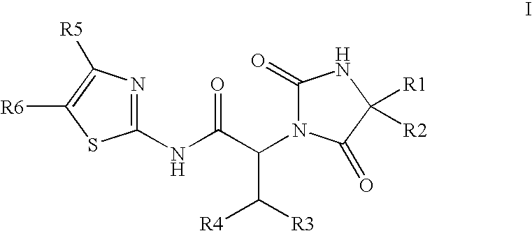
C1(NC(C(C([R4])[R3])N2C(=O)NC([R1])([R2])C2=O)=O)=NC([R5])=C([R6])S1
